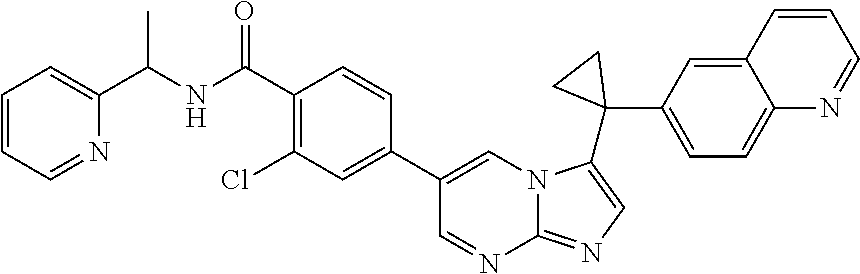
C1=CC=NC(C(NC(C2=C(Cl)C=C(C3=CN4C(=NC=C4C4(C5=CC=C6C(=C5)C=CC=N6)CC4)N=C3)C=C2)=O)C)=C1
